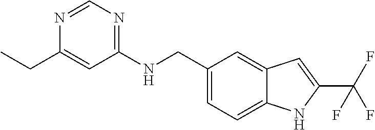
C1(CNC2=NC=NC(CC)=C2)=CC=C2C(=C1)C=C(C(F)(F)F)N2
